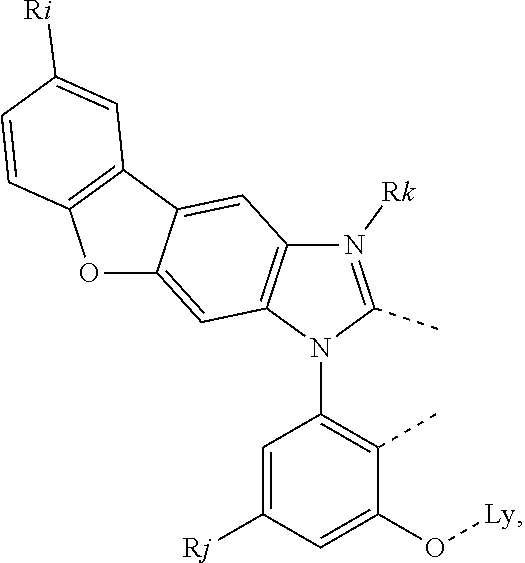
N1([Rk])=C(C)N(C2=C(C)C(O[Ly])=CC([Rj])=C2)C2=C1C=C1C(=C2)OC2=C1C=C([Ri])C=C2
